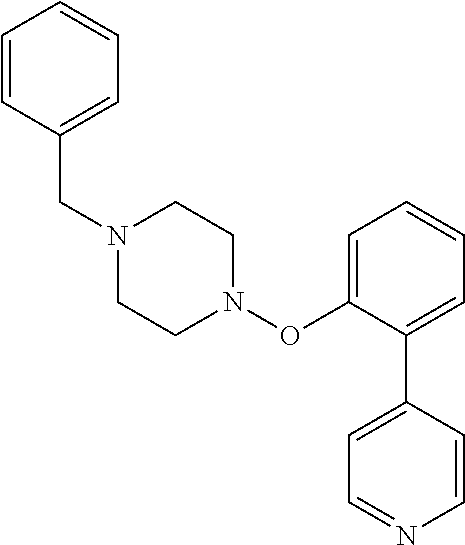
C1=CC=CC(CN2CCN(OC3=CC=CC=C3C3=CC=NC=C3)CC2)=C1
